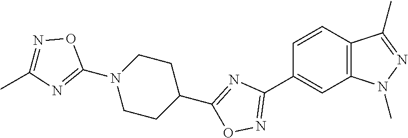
C1=CC2=C(C=C1C1=NOC(C3CCN(C4=NC(C)=NO4)CC3)=N1)N(C)N=C2C
